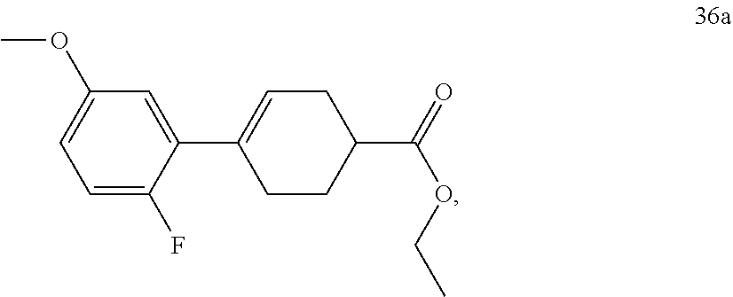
C1=C(F)C(C2=CCC(C(=O)OCC)CC2)=CC(OC)=C1
